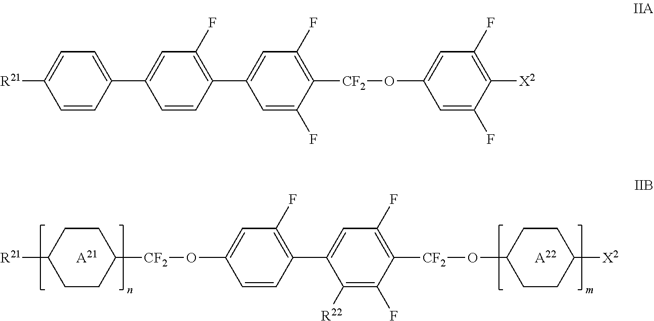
[A22].[R21]C1CCC([CF2]OC2=CC(F)=C(C3=CC(F)=C([CF2]OC4CCC([X2])CC4)C(F)=C3[R22])C=C2)CC1.[A21].[R21]C1=CC=C(C2=CC(F)=C(C3=CC(F)=C([CF2]OC4=CC(F)=C([X2])C(F)=C4)C(F)=C3)C=C2)C=C1
